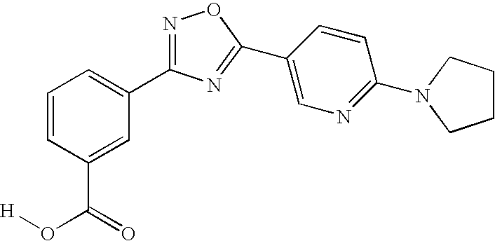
N1=C(C2=CC=CC(C(=O)O[H])=C2)N=C(C2=CN=C(N3CCCC3)C=C2)O1
